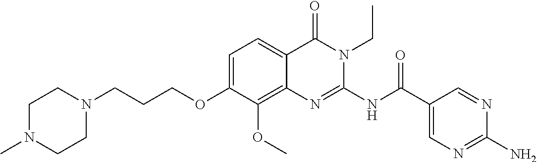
C1=C(OCCCN2CCN(C)CC2)C(OC)=C2C(=C1)C(=O)N(CC)C(NC(C1=CN=C(N)N=C1)=O)=N2
